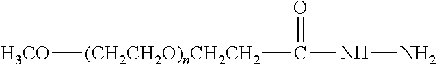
[(CH2CH2O)nCH2CH2](C(NN)=O)[H3CO]
